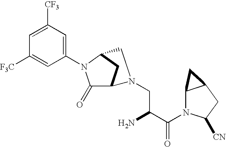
C1(=O)C2CC(N1C1=CC([CF3])=CC([F3C])=C1)CN2CC(C(N1C2C(CC1[CN])C2)=O)N
